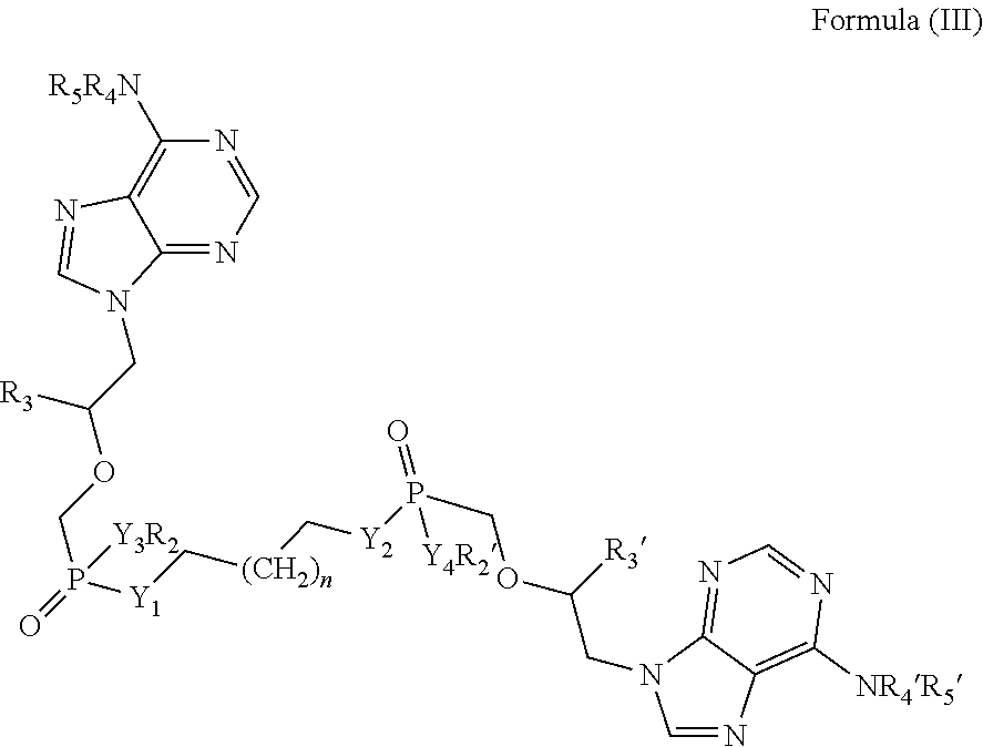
C1=NC([R5R4N])=C2C(=N1)N(CC(OCP(=O)([Y1]C[(CH2)n]C[Y2]P(COC(CN1C=NC3=C([NR4R5])N=CN=C31)[R3])(=O)[Y4R2])[Y3R2])[R3])C=N2
